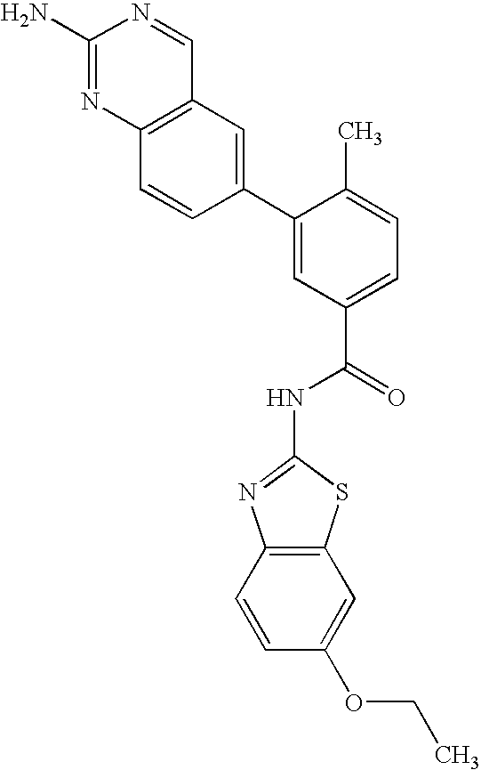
C12=C(N=C(N)N=C1)C=CC(C1=CC(C(=O)NC3=NC4=C(S3)C=C(OCC)C=C4)=CC=C1C)=C2
